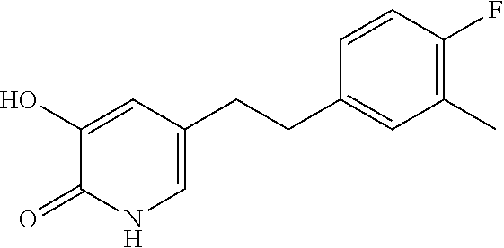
N1C(=O)C(O)=CC(CCC2=CC(C)=C(F)C=C2)=C1
